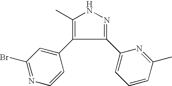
C1(Br)=NC=CC(C2=C(C)NN=C2C2=CC=CC(C)=N2)=C1
